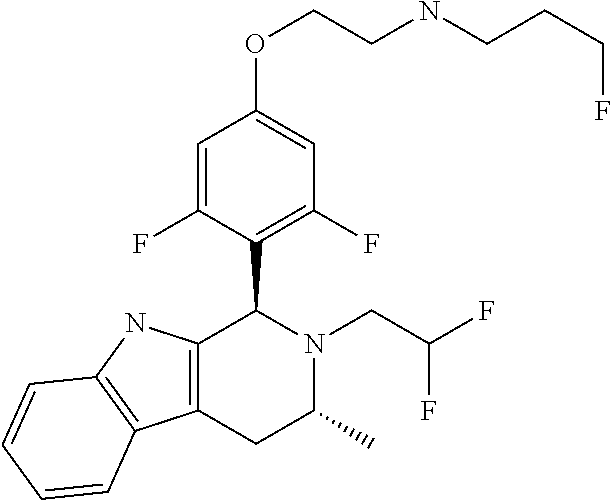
C12=C(NC3=C1C=CC=C3)C(C1=C(F)C=C(OCCNCCCF)C=C1F)N(CC(F)F)C(C)C2
